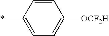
C1=CC([OCF2H])=CC=C1*
